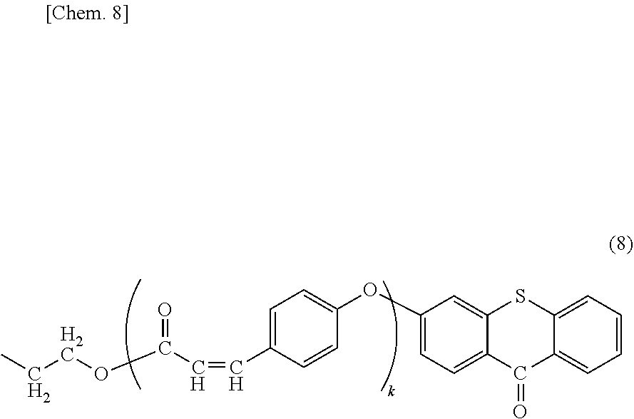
C1(OC2=CC=C(C=CC(OCCC)=O)C=C2)=CC=C2C(=C1)SC1=CC=CC=C1C2=O
